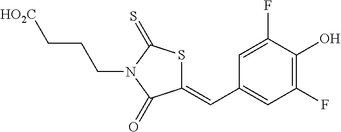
C1(=CC2=CC(F)=C(O)C(F)=C2)SC(=S)N(CCC[HO2C])C1=O
